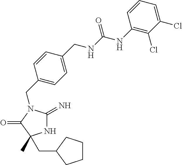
N1C(=N)N(CC2=CC=C(CNC(NC3=C(Cl)C(Cl)=CC=C3)=O)C=C2)C(=O)C1(C)CC1CCCC1
